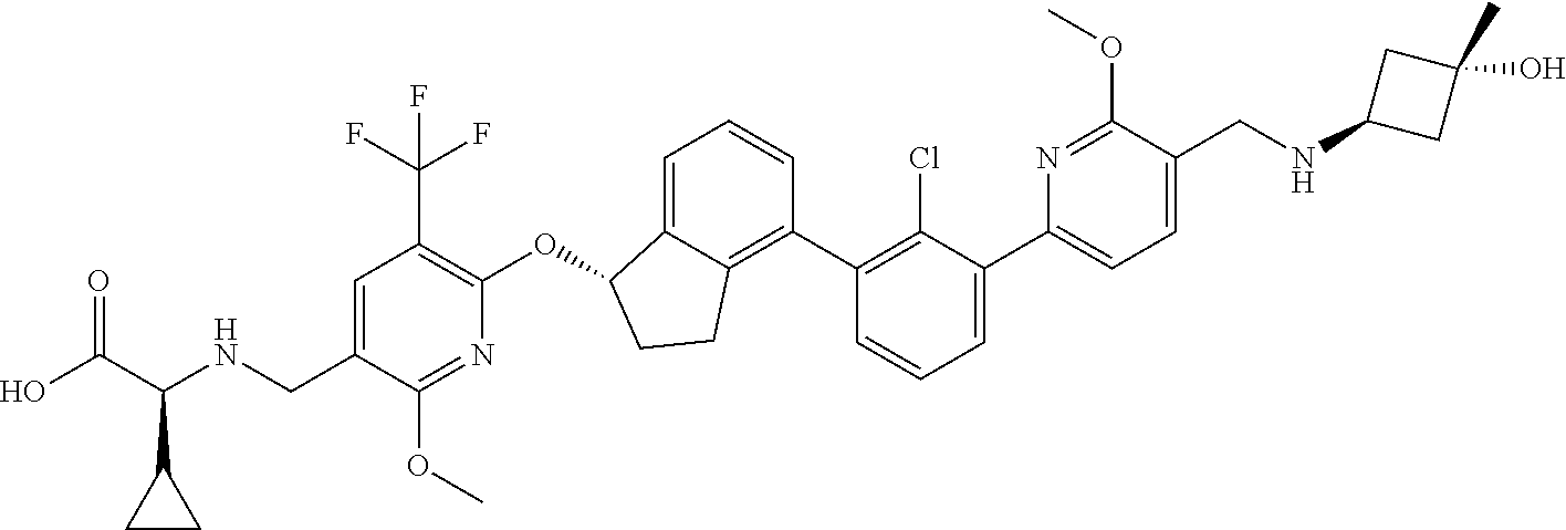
O(C1C2=CC=CC(C3=C(Cl)C(C4=CC=C(CNC5CC(C)(O)C5)C(OC)=N4)=CC=C3)=C2CC1)C1=C(C(F)(F)F)C=C(CNC(C(O)=O)C2CC2)C(OC)=N1
